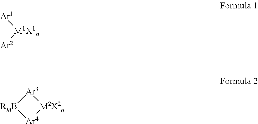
[Ar1][M1X1n][Ar2].[Ar3]1[M2X2n][Ar4][RmB]1
